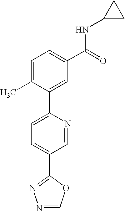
N1=CC(C2=NN=CO2)=CC=C1C1=CC(C(=O)NC2CC2)=CC=C1C
